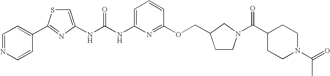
N(C(NC1=CC=CC(OCC2CCN(C(=O)C3CCN(C(=O)C)CC3)C2)=N1)=O)C1=CSC(C2=CC=NC=C2)=N1
